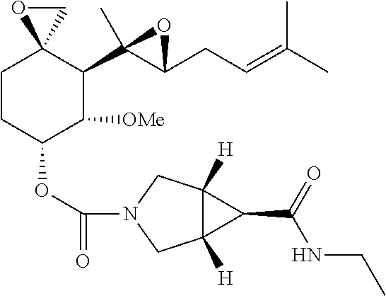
C1CC(OC(=O)N2CC3([H])C([H])(C2)C3C(=O)NCC)C([OMe])C(C2(C)C(CC=C(C)C)O2)C12CO2
